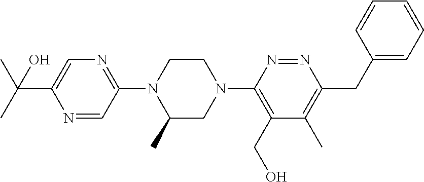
C(C1=CN=C(N2C(C)CN(C3=C(CO)C(C)=C(CC4=CC=CC=C4)N=N3)CC2)C=N1)(C)(C)O
